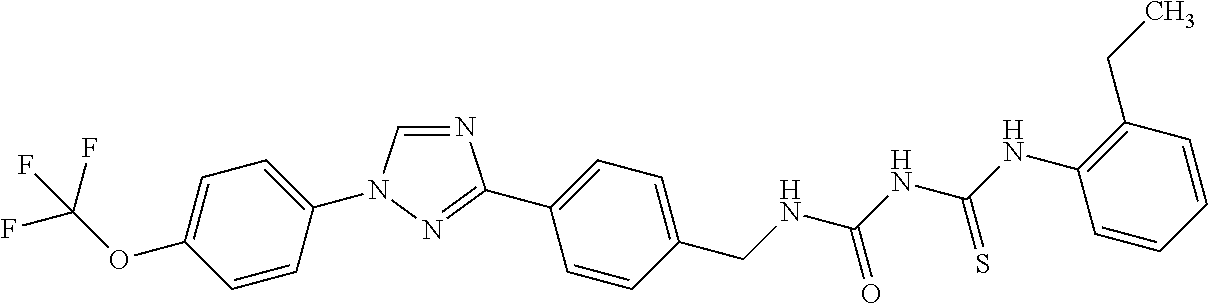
N1=CN(C2=CC=C(OC(F)(F)F)C=C2)N=C1C1=CC=C(CNC(NC(=S)NC2=C(CC)C=CC=C2)=O)C=C1
